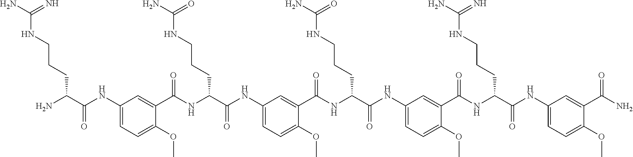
C1(NC(=O)C(N)CCCNC(N)=N)=CC=C(OC)C(C(NC(C(NC2=CC=C(OC)C(C(NC(C(NC3=CC=C(OC)C(C(NC(C(NC4=CC=C(OC)C(C(N)=O)=C4)=O)CCCNC(N)=N)=O)=C3)=O)CCCNC(N)=O)=O)=C2)=O)CCCNC(N)=O)=O)=C1
